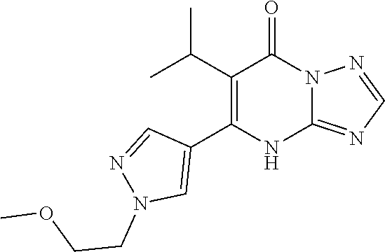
C12=NC=NN1C(=O)C(C(C)C)=C(C1=CN(CCOC)N=C1)N2
